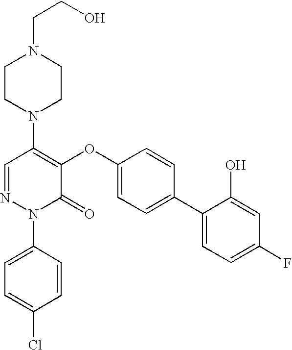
N1(C2=C(OC3=CC=C(C4=CC=C(F)C=C4O)C=C3)C(=O)N(C3=CC=C(Cl)C=C3)N=C2)CCN(CCO)CC1
